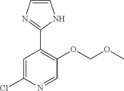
C1=C(Cl)N=CC(OCOC)=C1C1=NC=CN1
